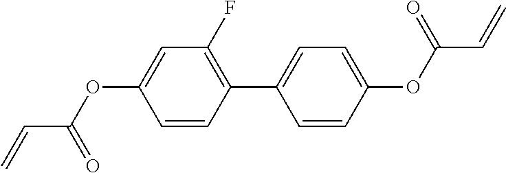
C1(C2=CC=C(OC(C=C)=O)C=C2)=C(F)C=C(OC(C=C)=O)C=C1
